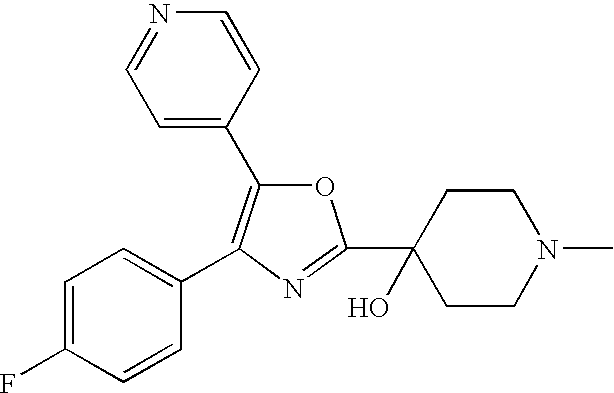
C1=CC(C2=C(C3=CC=C(F)C=C3)N=C(C3(O)CCN(C)CC3)O2)=CC=N1
